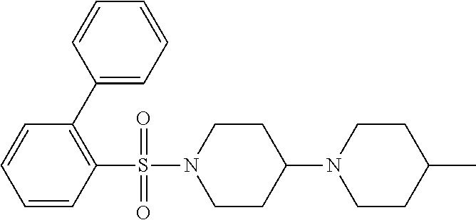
C1=CC=CC(S(N2CCC(N3CCC(C)CC3)CC2)(=O)=O)=C1C1=CC=CC=C1
